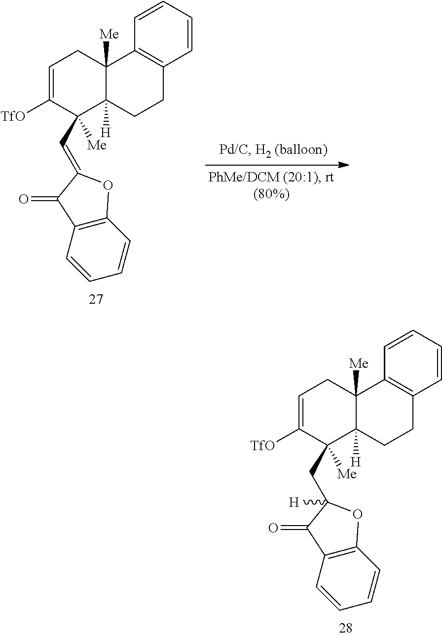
C1=C([TfO])C(C=C2OC3=C(C=CC=C3)C2=O)([Me])C2([H])C([Me])(C1)C1=C(CC2)C=CC=C1.C1=C([TfO])C(CC2([H])OC3=C(C=CC=C3)C2=O)([Me])C2([H])C([Me])(C1)C1=C(CC2)C=CC=C1
